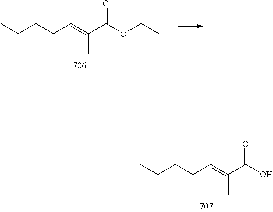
CCCCC=C(C(OCC)=O)C.CCCCC=C(C(O)=O)C
